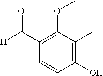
O=C(C1=C(OC)C(C)=C(O)C=C1)[H]
